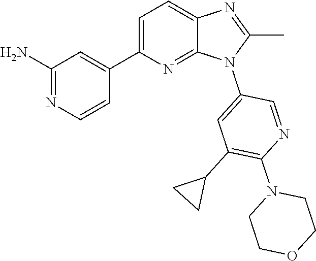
C1(C)=NC2=CC=C(C3=CC(N)=NC=C3)N=C2N1C1=CC(C2CC2)=C(N2CCOCC2)N=C1
